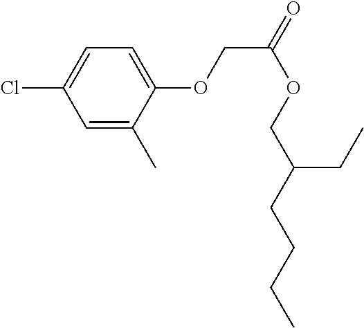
ClC1=CC=C(OCC(=O)OCC(CCCC)CC)C(C)=C1
